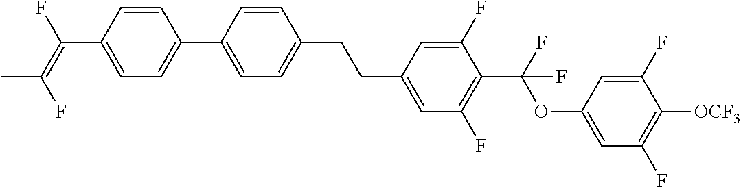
C1=CC(C2=CC=C(CCC3=CC(F)=C(C(OC4=CC(F)=C([OCF3])C(F)=C4)(F)F)C(F)=C3)C=C2)=CC=C1C(F)=C(F)C
